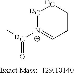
[13C]1[N+]([13C](C)=O)=CCC[13C]1
